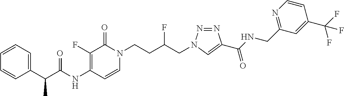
N(C1=C(F)C(=O)N(CCC(CN2N=NC(C(NCC3=NC=CC(C(F)(F)F)=C3)=O)=C2)F)C=C1)C(=O)C(C1=CC=CC=C1)C
